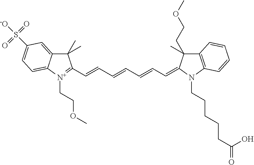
C1(C)(C)C2=CC(S([-O])(=O)=O)=CC=C2[N+](CCOC)=C1C=CC=CC=CC=C1N(CCCCCC(=O)O)C2=C(C=CC=C2)C1(CCOC)C
